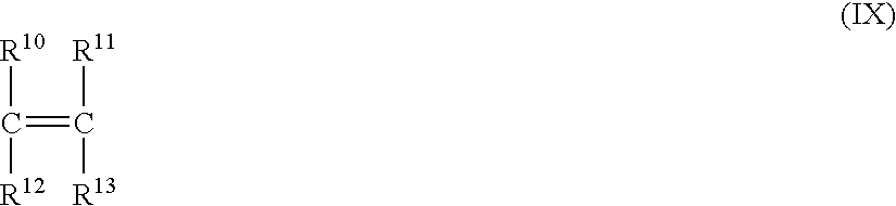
C([R10])(=C([R11])[R13])[R12]
